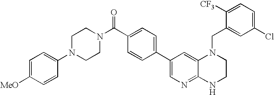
C1=C(C(N2CCN(C3=CC=C([MeO])C=C3)CC2)=O)C=CC(C2=CN=C3C(=C2)N(CC2=CC(Cl)=CC=C2[CF3])CCN3)=C1
